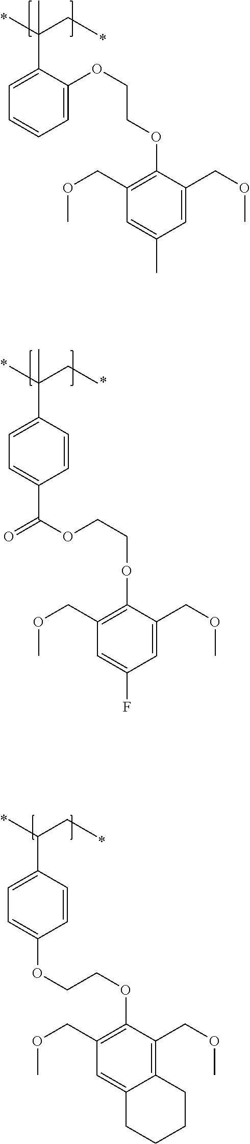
C1=CC=C(C(CC)(C)C)C(OCCOC2=C(COC)C=C(C)C=C2COC)=C1.C1(C(OCCOC2=C(COC)C=C(F)C=C2COC)=O)=CC=C(C(CC)(C)C)C=C1.C1(OCCOC2=C(COC)C=C3C(=C2COC)CCCC3)=CC=C(C(CC)C)C=C1
